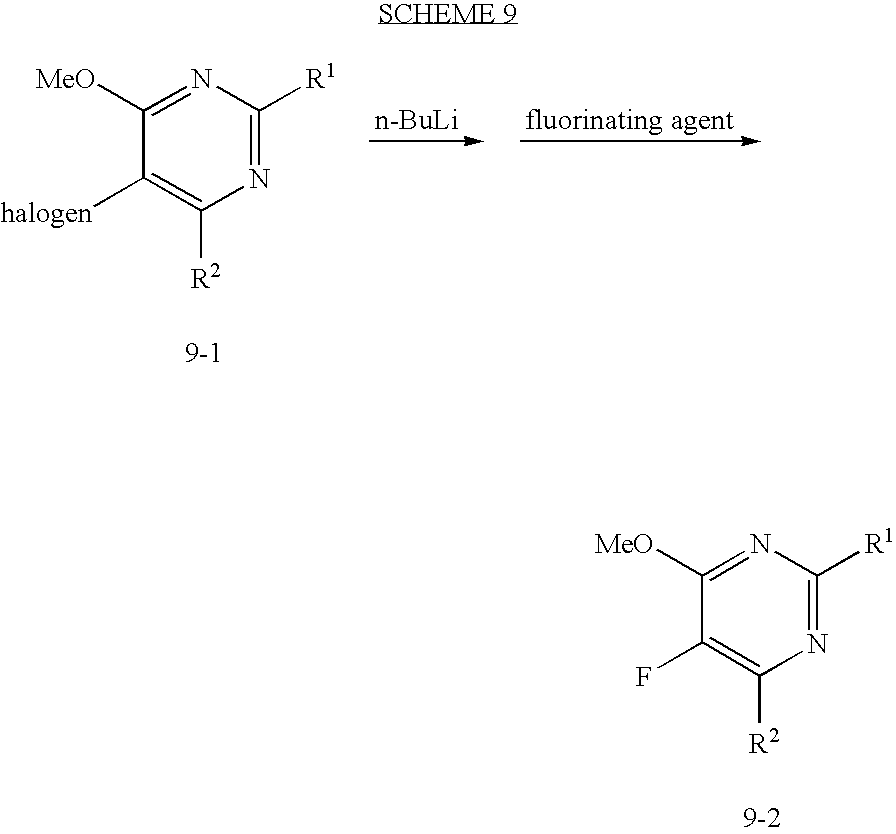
N1=C([R1])N=C([MeO])C([halogen])=C1[R2].[n-BuLi].N1=C([R1])N=C([MeO])C(F)=C1[R2]
